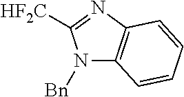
N1([Bn])C2=C(N=C1[HF2C])C=CC=C2
